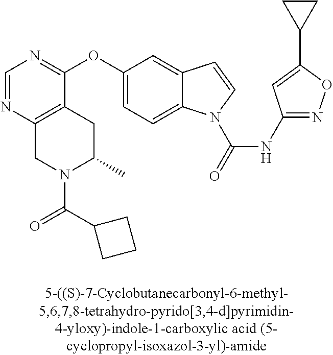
C1(OC2=CC=C3C(=C2)C=CN3C(=O)NC2=NOC(C3CC3)=C2)=NC=NC2=C1CC(C)N(C(C1CCC1)=O)C2
